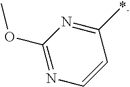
COC1=NC=CC(*)=N1
